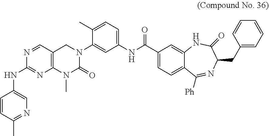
C1=CC(C)=NC=C1NC1=NC2=C(C=N1)CN(C1=CC(NC(=O)C3=CC=C4C(=C3)NC(=O)C(CC3=CC=CC=C3)N=C4[Ph])=CC=C1C)C(=O)N2C
